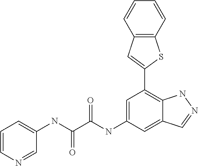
C1(NC(=O)C(=O)NC2=CC(C3=CC4=C(S3)C=CC=C4)=C3C(=C2)C=NN3)=CC=CN=C1
